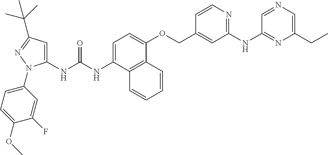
N(C(NC1=CC(C(C)(C)C)=NN1C1=CC=C(OC)C(F)=C1)=O)C1=CC=C(OCC2=CC(NC3=NC(CC)=CN=C3)=NC=C2)C2=C1C=CC=C2
